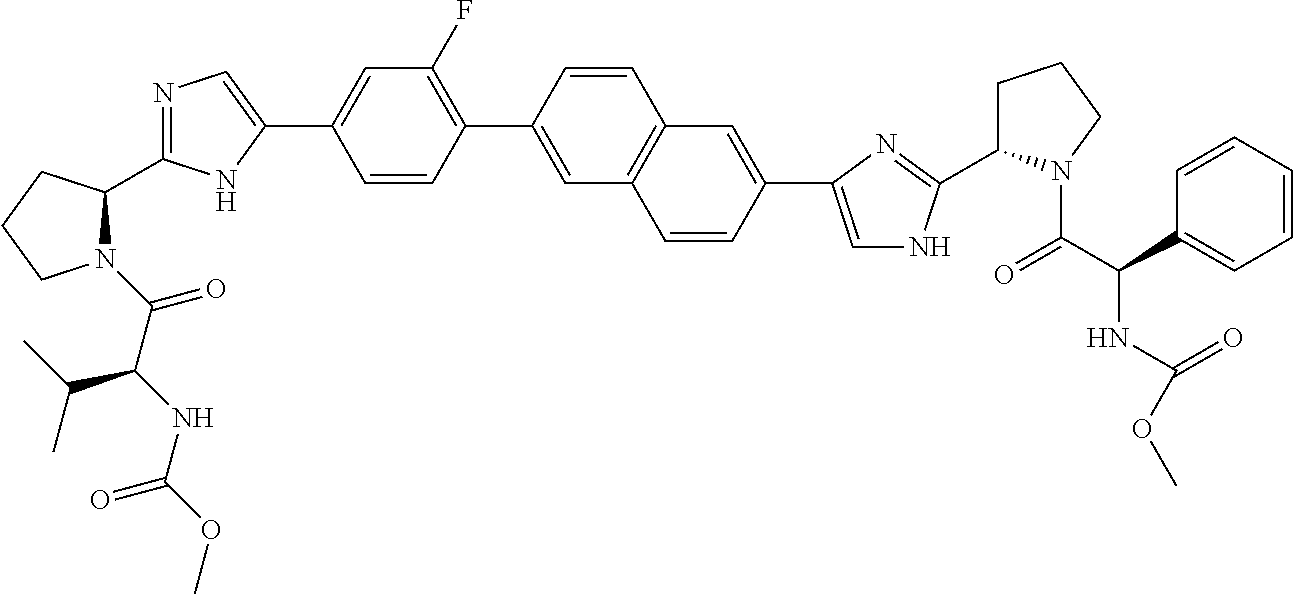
N1(C(C(NC(=O)OC)C(C)C)=O)C(C2=NC=C(C3=CC(F)=C(C4=CC5=C(C=C4)C=C(C4=CNC(C6CCCN6C(C(NC(=O)OC)C6=CC=CC=C6)=O)=N4)C=C5)C=C3)N2)CCC1
